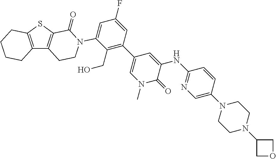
C12=C(SC3=C1CCN(C1=CC(F)=CC(C4=CN(C)C(=O)C(NC5=NC=C(N6CCN(C7COC7)CC6)C=C5)=C4)=C1CO)C3=O)CCCC2
